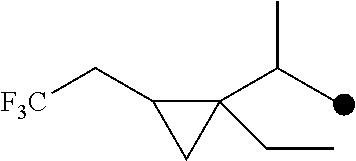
C1(CC)(C(C)C)C(C[F3C])C1
